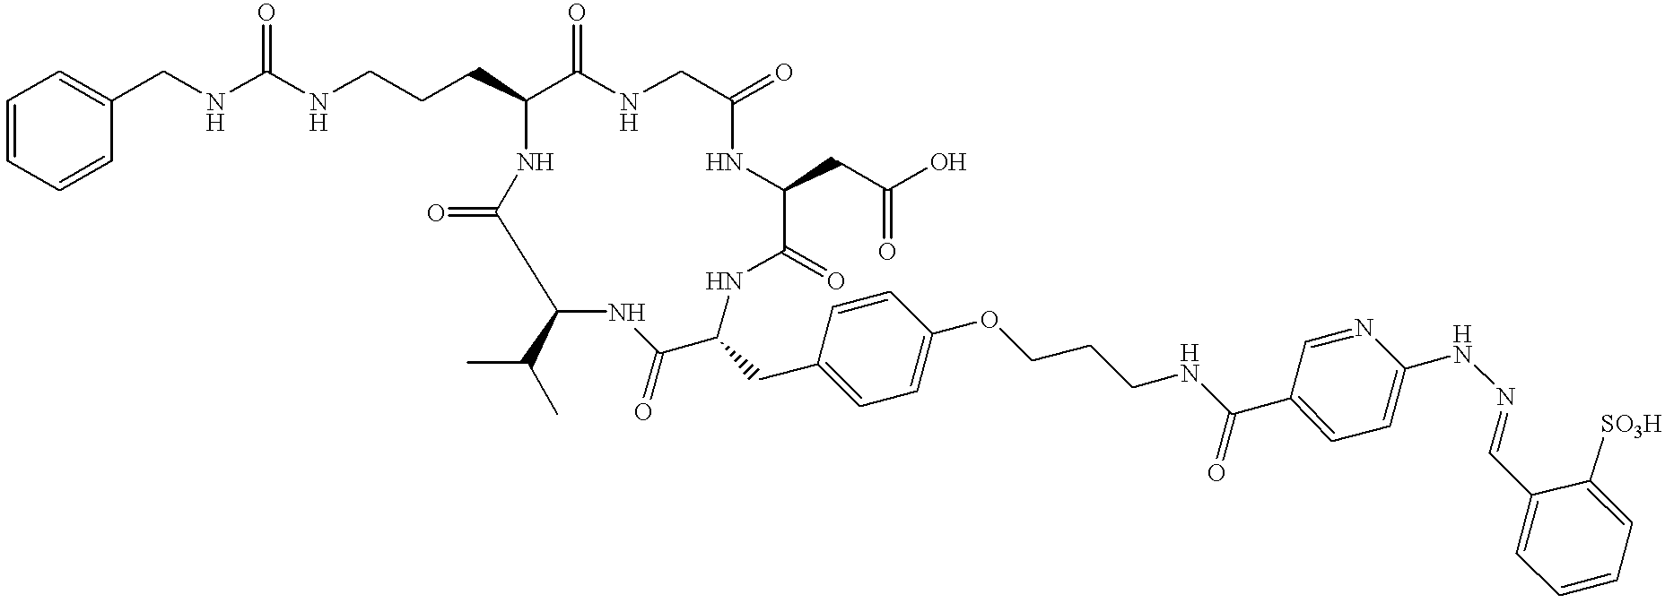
C(NCCCC1C(=O)NCC(=O)NC(CC(O)=O)C(=O)NC(CC2=CC=C(OCCCNC(C3=CC=C(NN=CC4=CC=CC=C4[SO3H])N=C3)=O)C=C2)C(=O)NC(C(C)C)C(=O)N1)(NCC1=CC=CC=C1)=O
